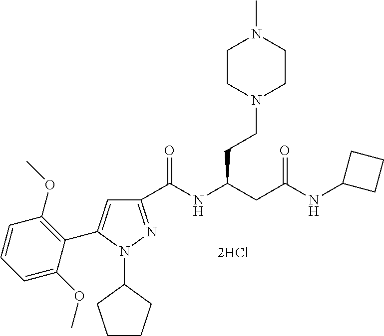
C1(C(NC(CC(NC2CCC2)=O)CCN2CCN(C)CC2)=O)=NN(C2CCCC2)C(C2=C(OC)C=CC=C2OC)=C1
